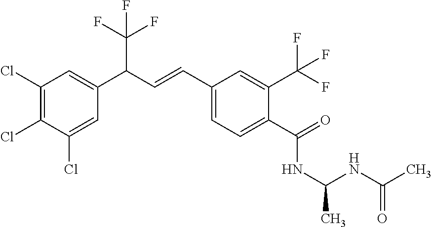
C1(Cl)=C(Cl)C(Cl)=CC(C(C=CC2=CC=C(C(=O)NC(NC(C)=O)C)C(C(F)(F)F)=C2)C(F)(F)F)=C1
